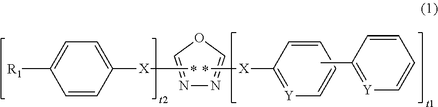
N1=COC=N1.C1=CC([X]C)=CC=C1[R1].[Y]1=C([X]C)C=CC=C1.[Y]1=C(C)C=CC=C1
